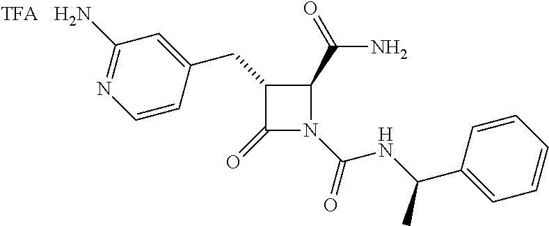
C1(CC2C(=O)N(C(NC(C3=CC=CC=C3)C)=O)C2C(=O)N)=CC(N)=NC=C1
